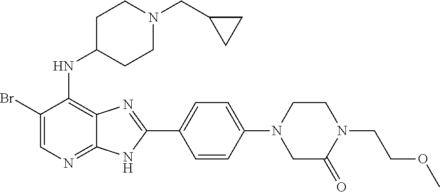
BrC1=CN=C2C(=C1NC1CCN(CC3CC3)CC1)N=C(C1=CC=C(N3CC(=O)N(CCOC)CC3)C=C1)N2
